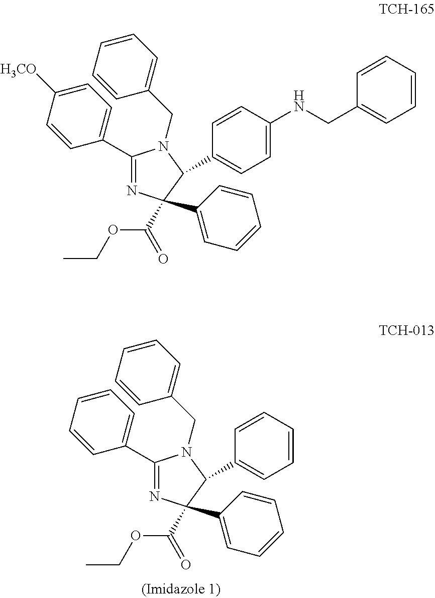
C1(C2=CC=C([H3CO])C=C2)=NC(C(=O)OCC)(C2=CC=CC=C2)C(C2=CC=C(NCC3=CC=CC=C3)C=C2)N1CC1=CC=CC=C1.C1(C2=CC=CC=C2)=NC(C(=O)OCC)(C2=CC=CC=C2)C(C2=CC=CC=C2)N1CC1=CC=CC=C1
